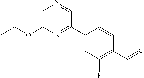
C1=C(OCC)N=C(C2=CC(F)=C(C=O)C=C2)C=N1
